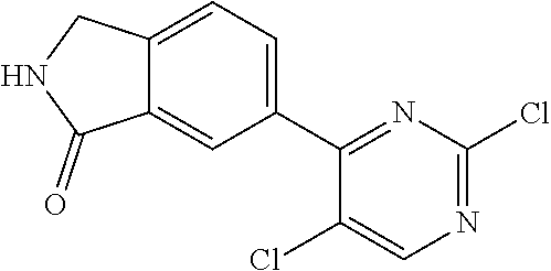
C12=CC=C(C3=NC(Cl)=NC=C3Cl)C=C1C(=O)NC2
